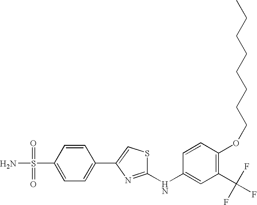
C1(NC2=CC(C(F)(F)F)=C(OCCCCCCCC)C=C2)=NC(C2=CC=C(S(=O)(=O)N)C=C2)=CS1
